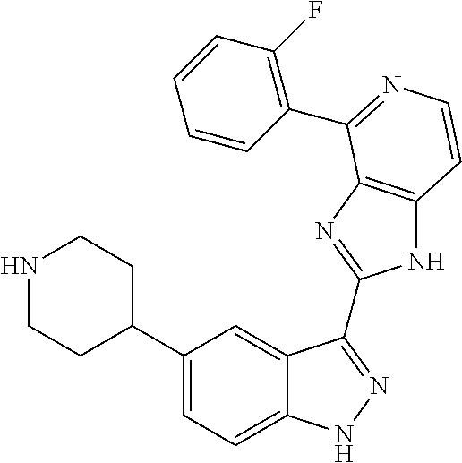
C1(C2CCNCC2)=CC=C2C(=C1)C(C1=NC3=C(N1)C=CN=C3C1=C(F)C=CC=C1)=NN2
